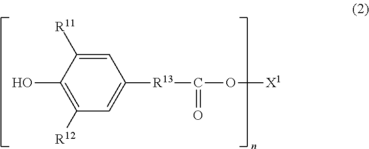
C1(O)=C([R12])C=C([R13]C(=O)O[X1])C=C1[R11]
